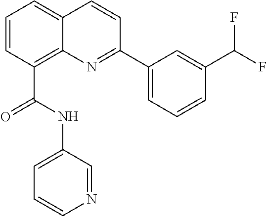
C1=CC(C(NC2=CC=CN=C2)=O)=C2C(=C1)C=CC(C1=CC=CC(C(F)F)=C1)=N2
